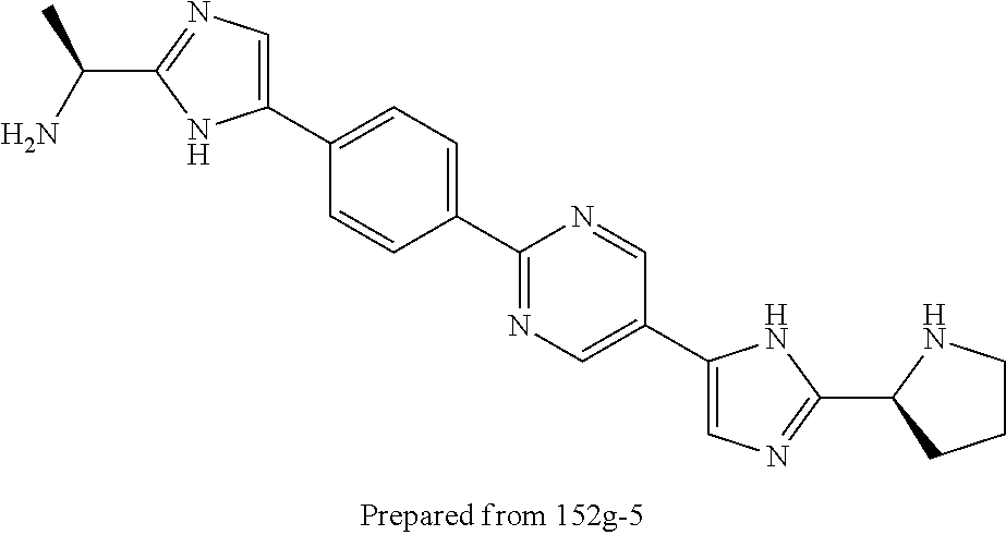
C(C1=NC=C(C2=CC=C(C3=NC=C(C4=CN=C(C5NCCC5)N4)C=N3)C=C2)N1)(N)C
